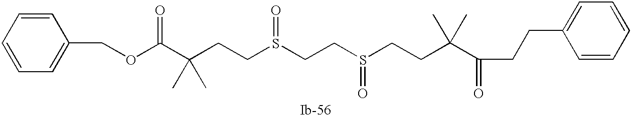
C(C(CCS(CCS(CCC(C(CCC1=CC=CC=C1)=O)(C)C)=O)=O)(C)C)(OCC1=CC=CC=C1)=O
